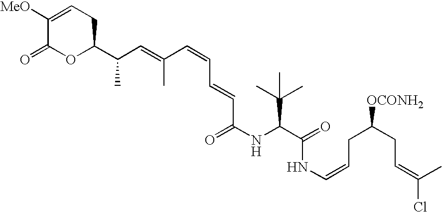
N(C(C(C)(C)C)C(NC=CCC(CC=C(Cl)C)[OCONH2])=O)C(C=CC=CC(=CC(C1CC=C([MeO])C(=O)O1)C)C)=O
